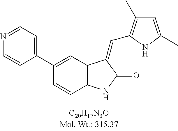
C1(C2=CC3=C(C=C2)NC(=O)C3=CC2=C(C)C=C(C)N2)=CC=NC=C1
